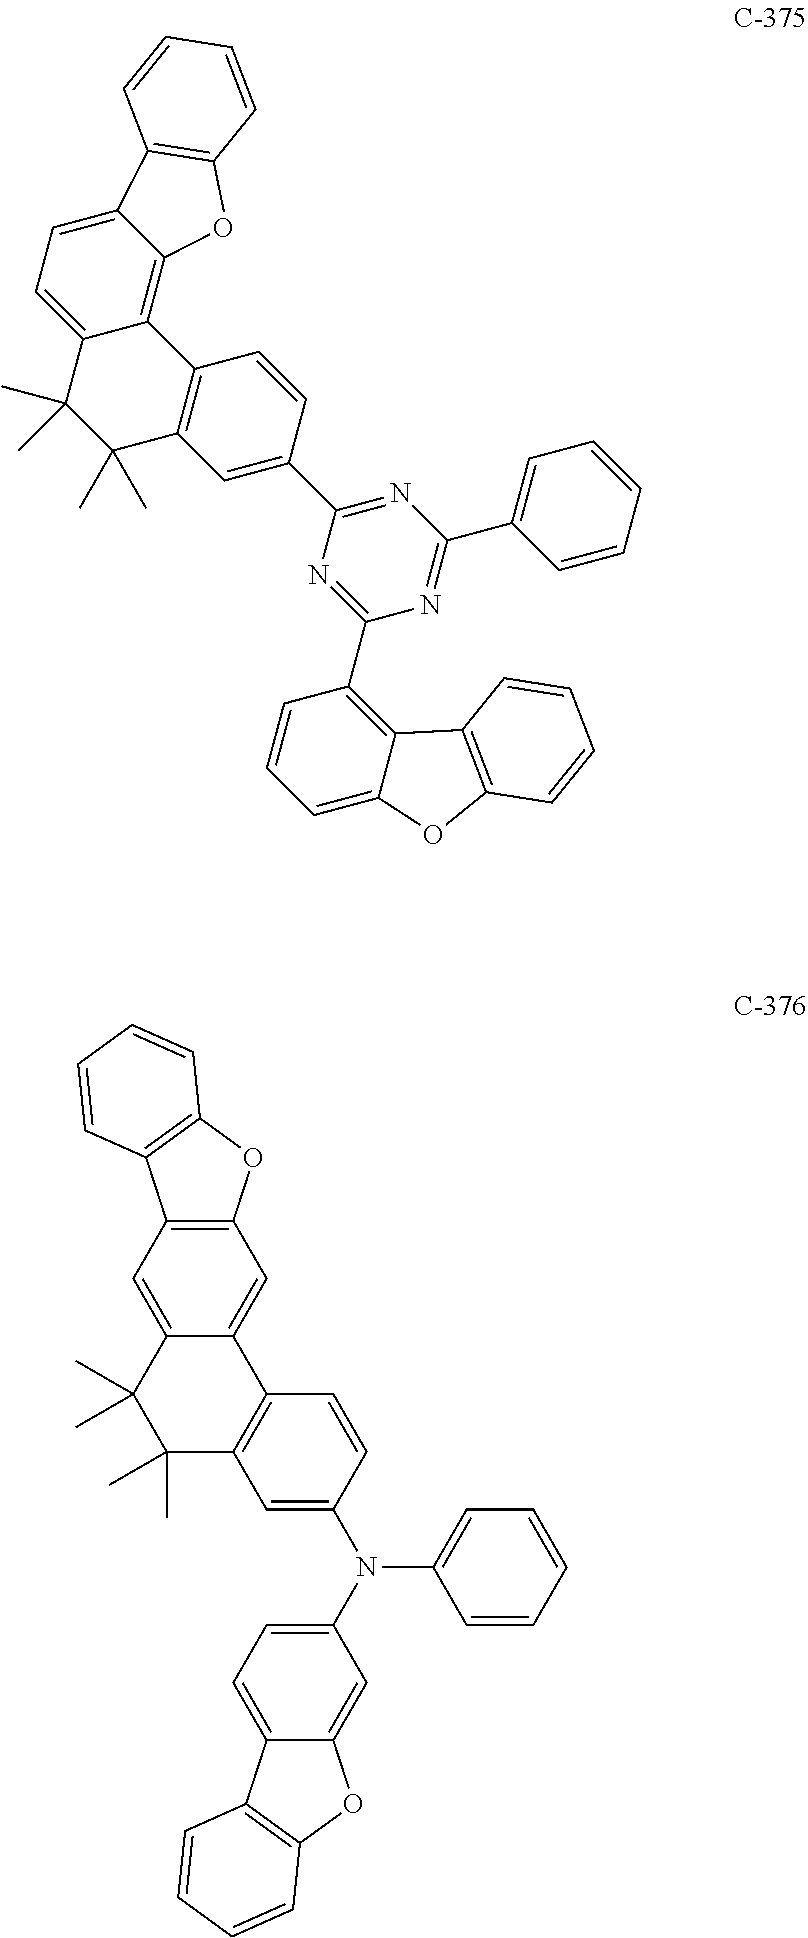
C1=C2C(=C3C(=C1)C1=C(O3)C=CC=C1)C1=C(C(C)(C)C2(C)C)C=C(C2=NC(C3=CC=CC=C3)=NC(C3=C4C(=CC=C3)OC3=C4C=CC=C3)=N2)C=C1.C1=C2C(=CC3=C1C1=C(O3)C=CC=C1)C1=C(C(C)(C)C2(C)C)C=C(N(C2=CC=C3C(=C2)OC2=C3C=CC=C2)C2=CC=CC=C2)C=C1
